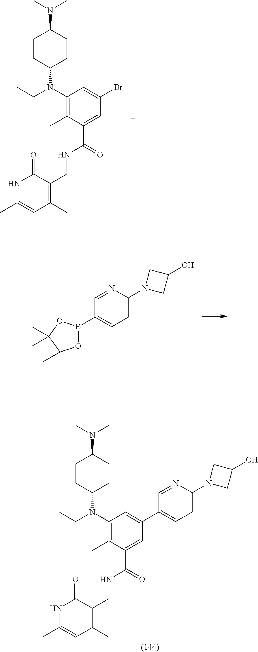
C1CC(N(C2=C(C)C(C(NCC3=C(C)C=C(C)NC3=O)=O)=CC(Br)=C2)CC)CCC1N(C)C.C1(B2OC(C)(C)C(C)(C)O2)=CC=C(N2CC(O)C2)N=C1.C1CC(N(C2=C(C)C(C(NCC3=C(C)C=C(C)NC3=O)=O)=CC(C3=CC=C(N4CC(O)C4)N=C3)=C2)CC)CCC1N(C)C
